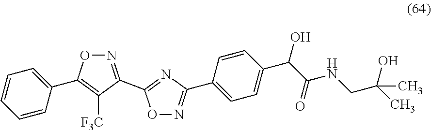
C1=CC=CC(C2=C([F3C])C(C3=NC(C4=CC=C(C(C(NCC(C)(C)O)=O)O)C=C4)=NO3)=NO2)=C1
